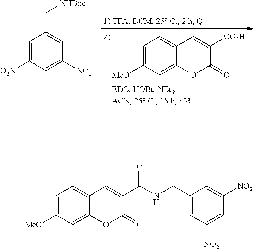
C1=C([MeO])C=C2C(=C1)C=C([CO2H])C(=O)O2.C1=C([O2N])C=C([NO2])C=C1C[NHBoc].C1=C([MeO])C=C2C(=C1)C=C(C(NCC1=CC([NO2])=CC([NO2])=C1)=O)C(=O)O2
